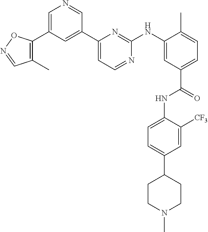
C1=C(C2=C(C)C=NO2)C=C(C2=CC=NC(NC3=CC(C(=O)NC4=CC=C(C5CCN(C)CC5)C=C4[CF3])=CC=C3C)=N2)C=N1
